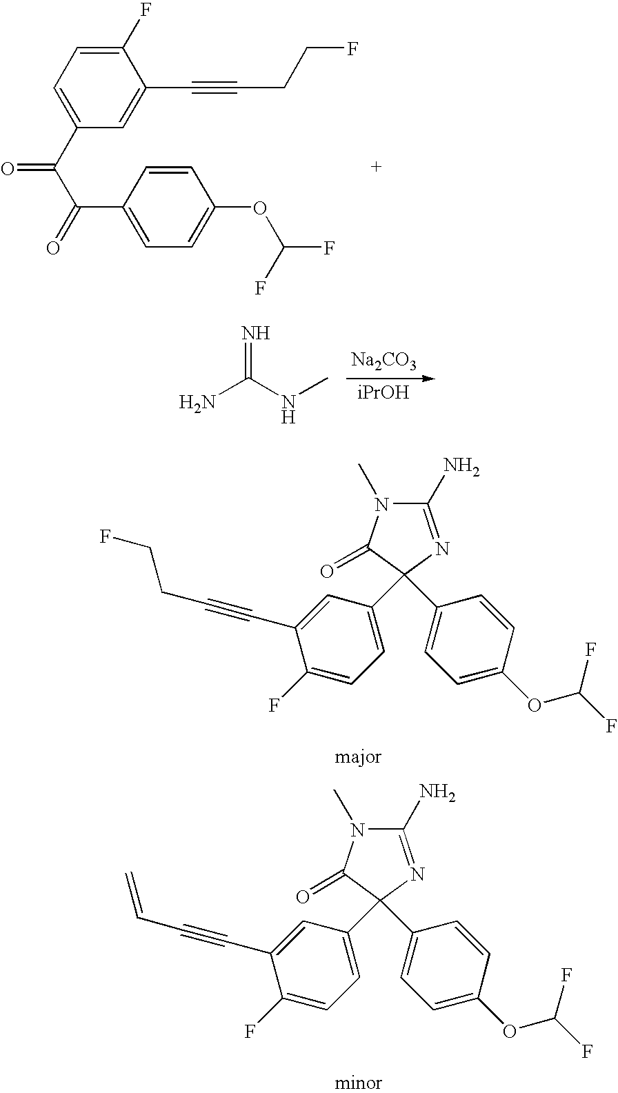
C1(F)=CC=C(C(C(=O)C2=CC=C(OC(F)F)C=C2)=O)C=C1C#CCCF.N=C(NC)N.[Na2CO3].C1(N)=NC(C2=CC=C(F)C(C#CCCF)=C2)(C2=CC=C(OC(F)F)C=C2)C(=O)N1C.C1(N)=NC(C2=CC=C(F)C(C#CC=C)=C2)(C2=CC=C(OC(F)F)C=C2)C(=O)N1C
